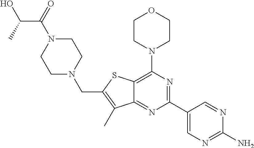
C12=C(N3CCOCC3)N=C(C3=CN=C(N)N=C3)N=C1C(C)=C(CN1CCN(C(C(C)O)=O)CC1)S2
